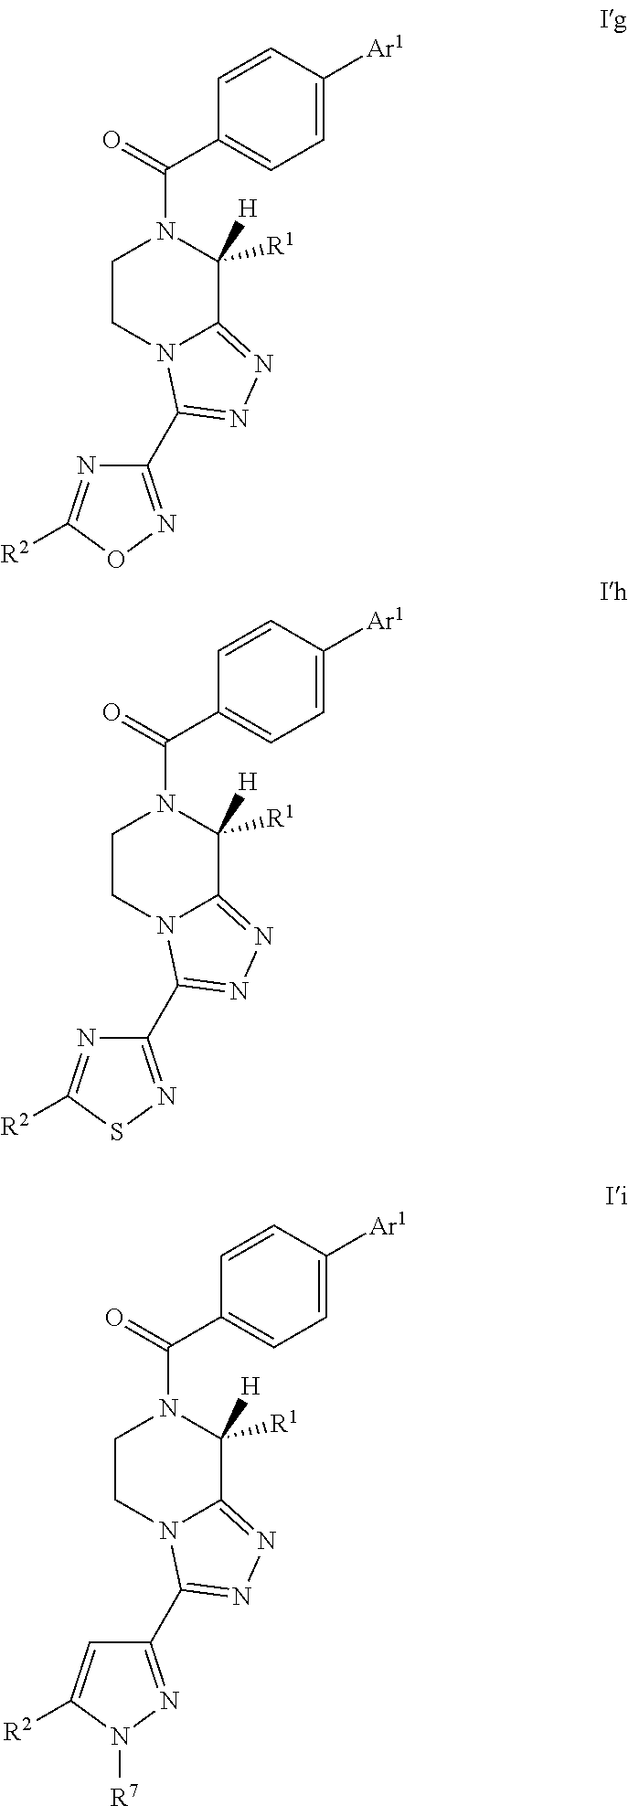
C1CN2C(=NN=C2C2=NOC([R2])=N2)C([R1])([H])N1C(=O)C1=CC=C([Ar1])C=C1.C1CN2C(=NN=C2C2=NSC([R2])=N2)C([R1])([H])N1C(=O)C1=CC=C([Ar1])C=C1.C1CN2C(=NN=C2C2=NN([R7])C([R2])=C2)C([R1])([H])N1C(=O)C1=CC=C([Ar1])C=C1
